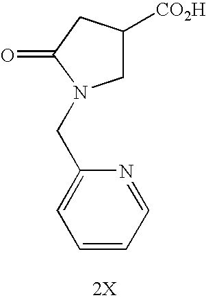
C1([CO2H])CN(CC2=CC=CC=N2)C(=O)C1
